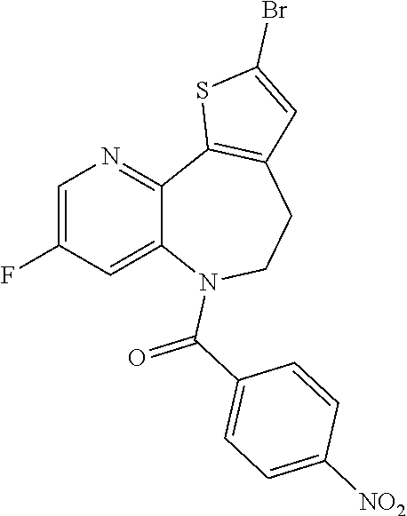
C1=C(F)C=C2C(=N1)C1=C(CCN2C(=O)C2=CC=C([NO2])C=C2)C=C(Br)S1
